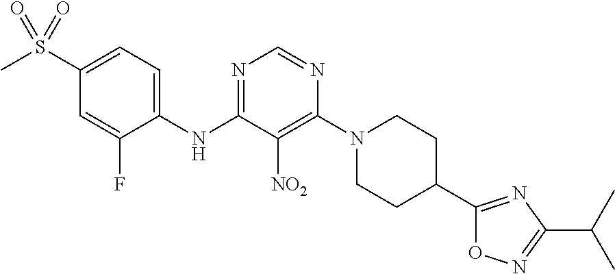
C1(S(C)(=O)=O)=CC=C(NC2=NC=NC(N3CCC(C4=NC(C(C)C)=NO4)CC3)=C2[NO2])C(F)=C1
